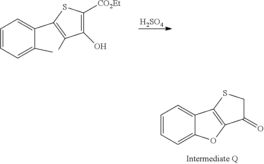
C1=CC=C(C)C(C2=C(C)C(O)=C([CO2Et])S2)=C1.[H2SO4].C1=CC=C2C(=C1)C1=C(O2)C(=O)CS1
